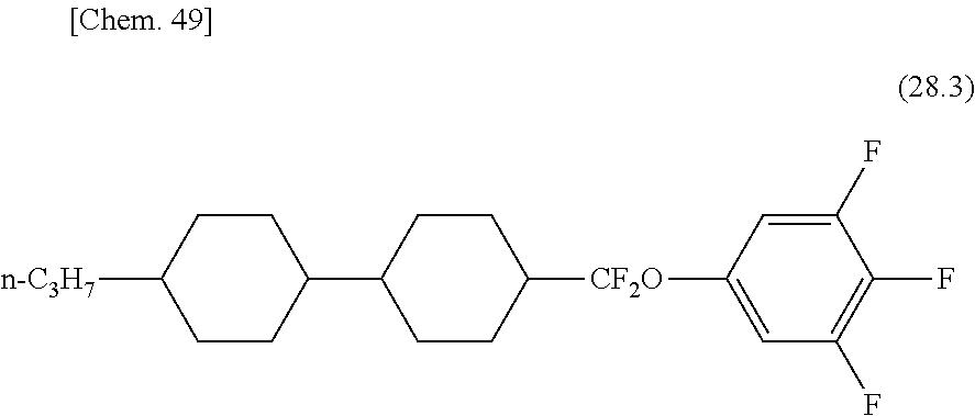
[n-C3H7]C1CCC(C2CCC([CF2O]C3=CC(F)=C(F)C(F)=C3)CC2)CC1
